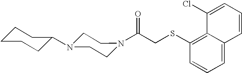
C(CSC1=C2C(=CC=C1)C=CC=C2Cl)(=O)N1CCN(C2CCCCC2)CC1
